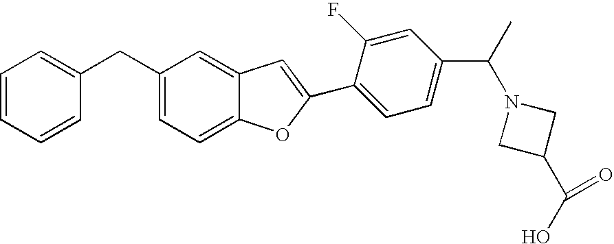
C1=CC=CC(CC2=CC=C3C(=C2)C=C(C2=CC=C(C(C)N4CC(C(O)=O)C4)C=C2F)O3)=C1
